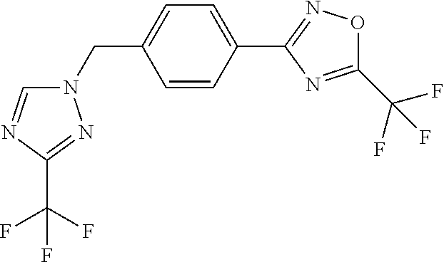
N1(CC2=CC=C(C3=NOC(C(F)(F)F)=N3)C=C2)C=NC(C(F)(F)F)=N1
